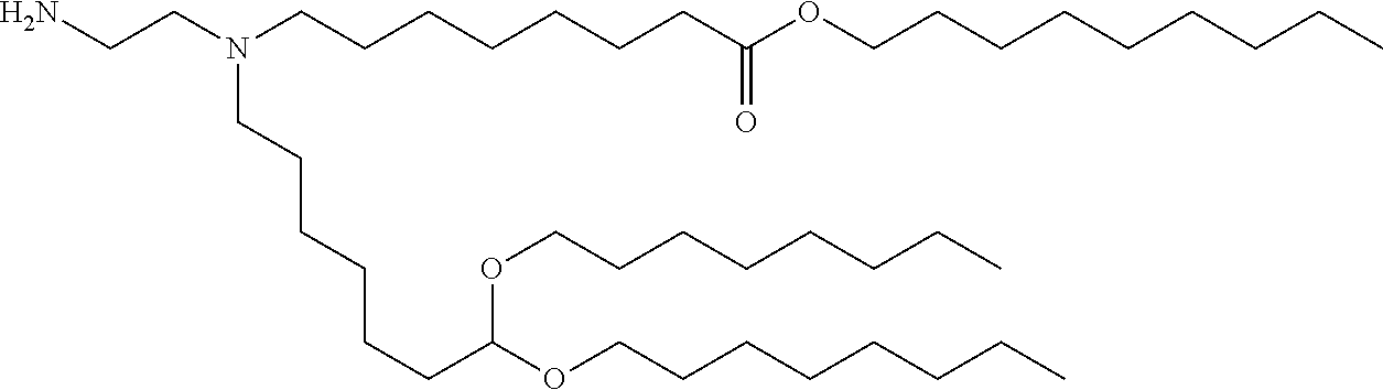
N(CCCCCCCC(OCCCCCCCCC)=O)(CCN)CCCCCCC(OCCCCCCCC)OCCCCCCCC
